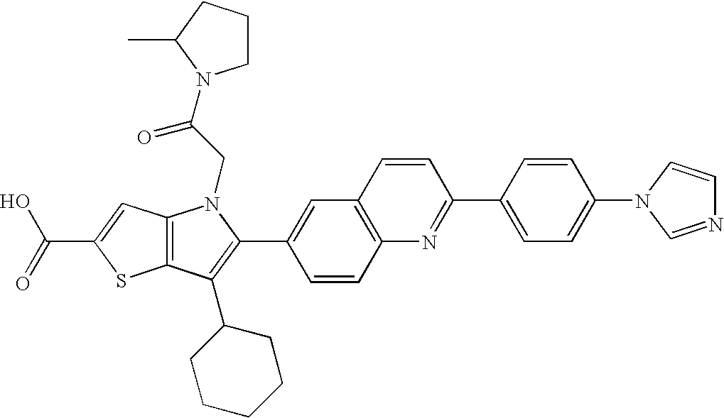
C(C1=CC2=C(S1)C(C1CCCCC1)=C(C1=CC3=C(C=C1)N=C(C1=CC=C(N4C=CN=C4)C=C1)C=C3)N2CC(=O)N1CCCC1C)(=O)O
